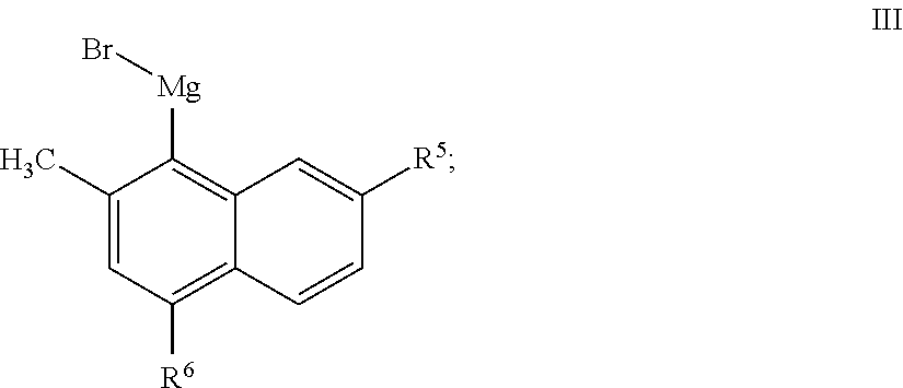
C1=CC2=C([R6])C=C(C)C([Mg]Br)=C2C=C1[R5]
